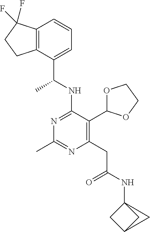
N1=C(NC(C)C2=CC=CC3=C2CCC3(F)F)C(C2OCCO2)=C(CC(=O)NC23CC(C2)C3)N=C1C
